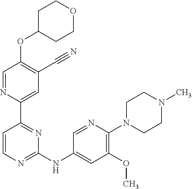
O(C1=C(C#N)C=C(C2=NC(NC3=CC(OC)=C(N4CCN(C)CC4)N=C3)=NC=C2)N=C1)C1CCOCC1
